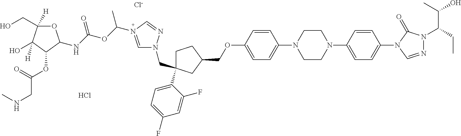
N1(CC2(C3=CC=C(F)C=C3F)CCC(COC3=CC=C(N4CCN(C5=CC=C(N6C=NN(C(CC)C(O)C)C6=O)C=C5)CC4)C=C3)C2)C=N(C(OC(NC2OC(CO)([H])C(O)([H])C2OC(=O)CNC)=O)C)C=N1.Cl.[Cl-]
